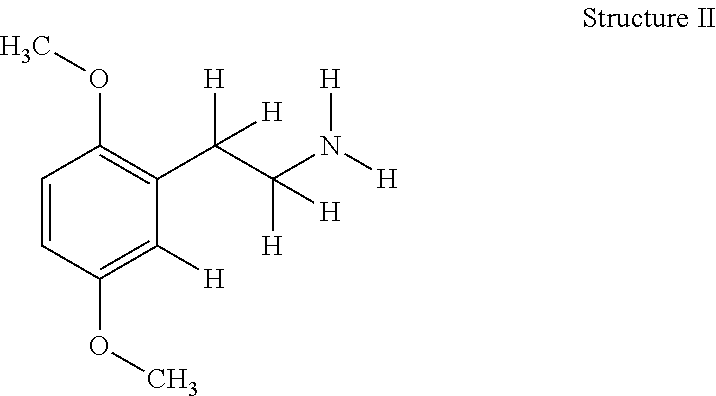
C1=CC(OC)=C([H])C(C(C(N([H])[H])([H])[H])([H])[H])=C1OC
